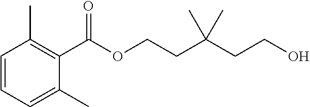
C(OCCC(CCO)(C)C)(=O)C1=C(C)C=CC=C1C
